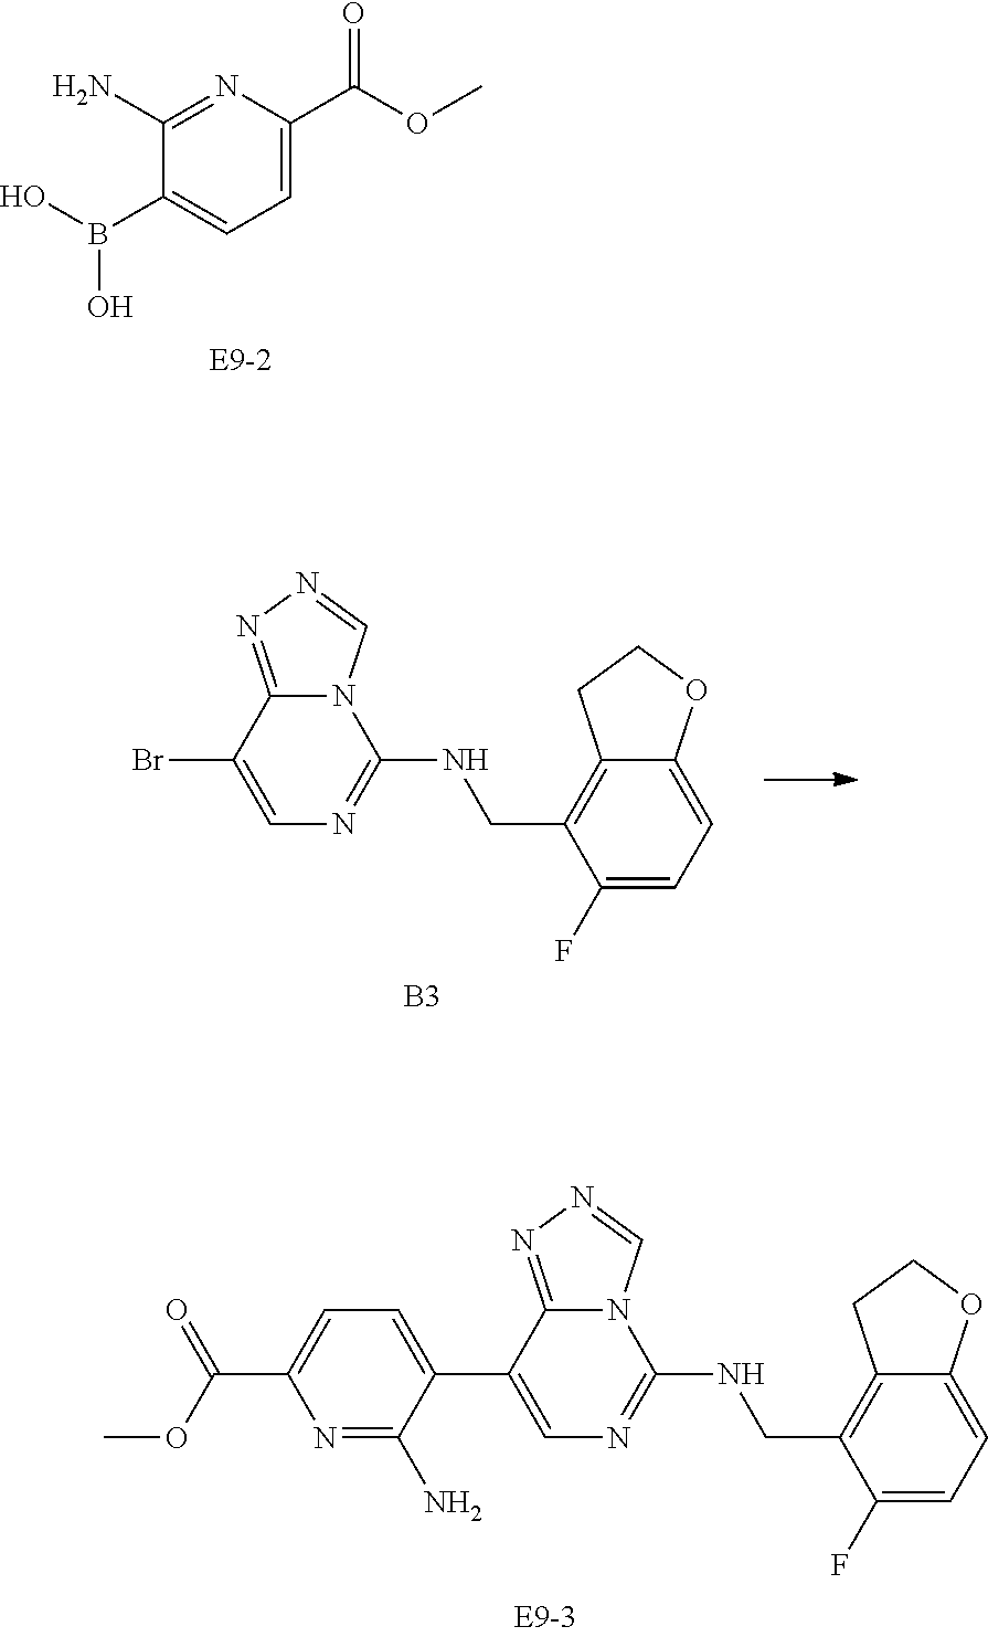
C1(B(O)O)=CC=C(C(OC)=O)N=C1N.N12C(=NN=C1)C(C1=CC=C(C(=O)OC)N=C1N)=CN=C2NCC1=C2C(=CC=C1F)OCC2.N12C(=NN=C1)C(Br)=CN=C2NCC1=C2C(=CC=C1F)OCC2.[B3]
